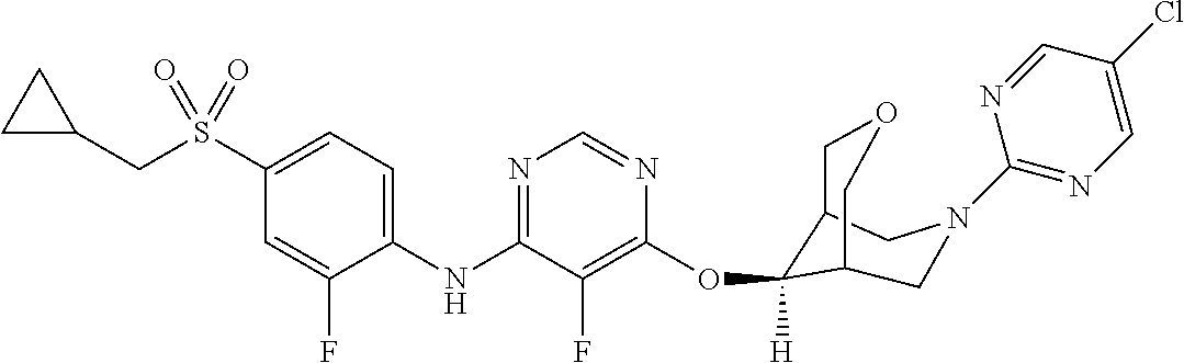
C1(NC2=NC=NC(OC3([H])C4COCC3CN(C3=NC=C(Cl)C=N3)C4)=C2F)=CC=C(S(CC2CC2)(=O)=O)C=C1F
